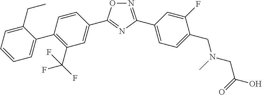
N1=C(C2=CC=C(CN(CC(O)=O)C)C(F)=C2)N=C(C2=CC(C(F)(F)F)=C(C3=CC=CC=C3CC)C=C2)O1
